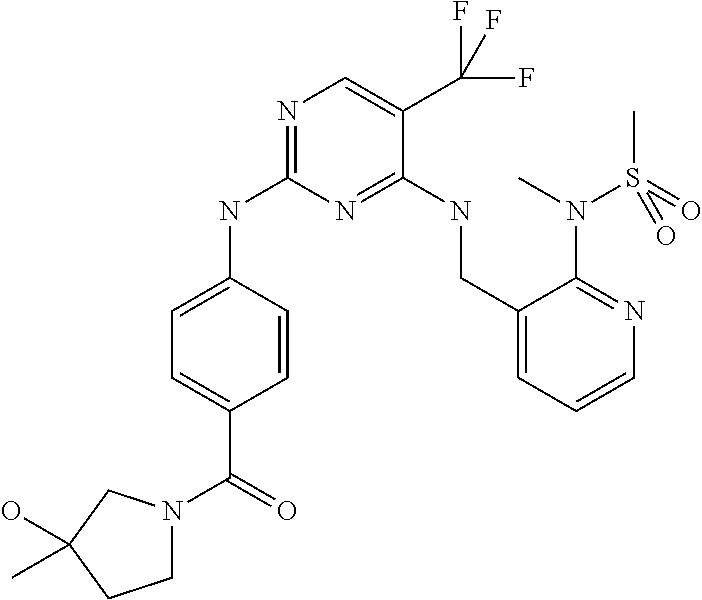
N(C1=NC=C(C(F)(F)F)C(NCC2=CC=CN=C2N(S(=O)(C)=O)C)=N1)C1=CC=C(C(=O)N2CCC(O)(C)C2)C=C1
